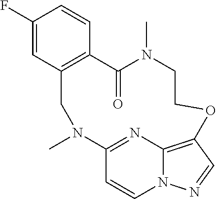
C1(F)=CC2=C(C=C1)C(=O)N(C)CCOC1=C3N(C=CC(=N3)N(C)C2)N=C1
